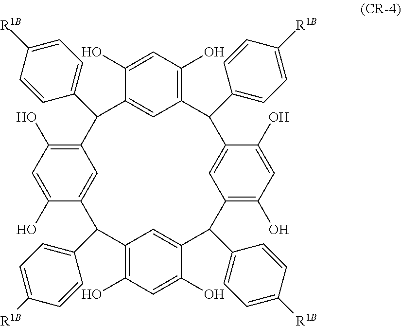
C12=C(O)C=C(O)C(=C1)C(C1=CC=C([R1B])C=C1)C1=C(O)C=C(O)C(=C1)C(C1=CC=C([R1B])C=C1)C1=C(O)C=C(O)C(=C1)C(C1=CC=C([R1B])C=C1)C1=C(O)C=C(O)C(=C1)C2C1=CC=C([R1B])C=C1
